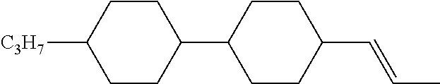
C1CC([C3H7])CCC1C1CCC(C=CC)CC1
